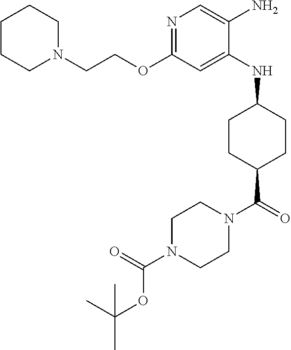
N1=C(OCCN2CCCCC2)C=C(NC2CCC(C(N3CCN(C(OC(C)(C)C)=O)CC3)=O)CC2)C(N)=C1
